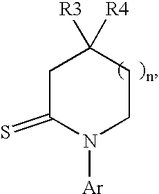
C1C(=S)N([Ar])CCC1([R3])[R4]
